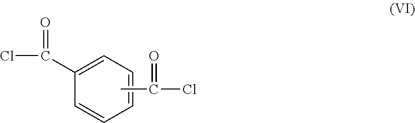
CC(=O)Cl.ClC(=O)C1=CC=CC=C1
